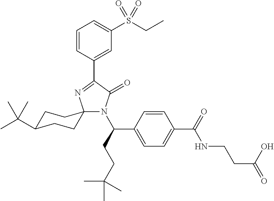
C1=CC(C2=NC3(N(C(CCC(C)(C)C)C4=CC=C(C(=O)NCCC(=O)O)C=C4)C2=O)CCC(C(C)(C)C)CC3)=CC(S(CC)(=O)=O)=C1
